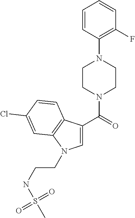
C1=C(C(=O)N2CCN(C3=C(F)C=CC=C3)CC2)C2=C(N1CCNS(C)(=O)=O)C=C(Cl)C=C2
